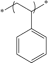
*CC(*)C1=CC=CC=C1
